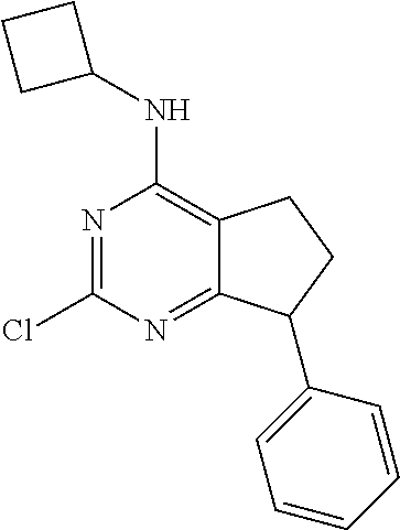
N1=C(Cl)N=C2C(=C1NC1CCC1)CCC2C1=CC=CC=C1
